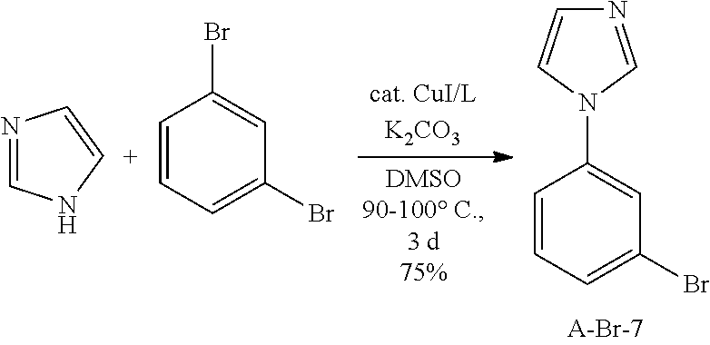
C1=CC=C(Br)C=C1Br.N1=CN[C+]=C1.C1=CC=C(Br)C=C1N1C=NC=C1
